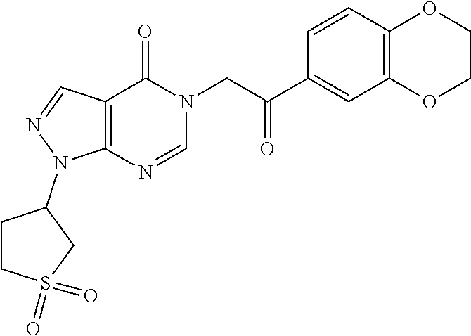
C12=C(C=NN1C1CCS(=O)(=O)C1)C(=O)N(CC(=O)C1=CC3=C(C=C1)OCCO3)C=N2
